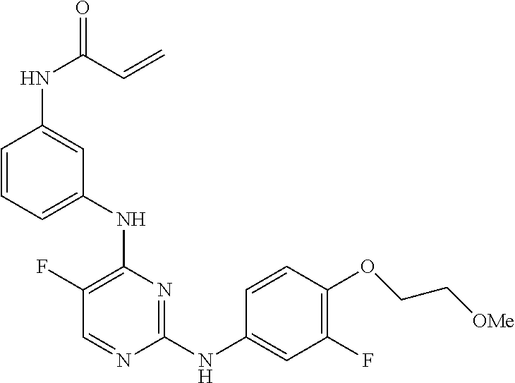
C1(NC2=CC=CC(NC(=O)C=C)=C2)=C(F)C=NC(NC2=CC(F)=C(OCC[OMe])C=C2)=N1
